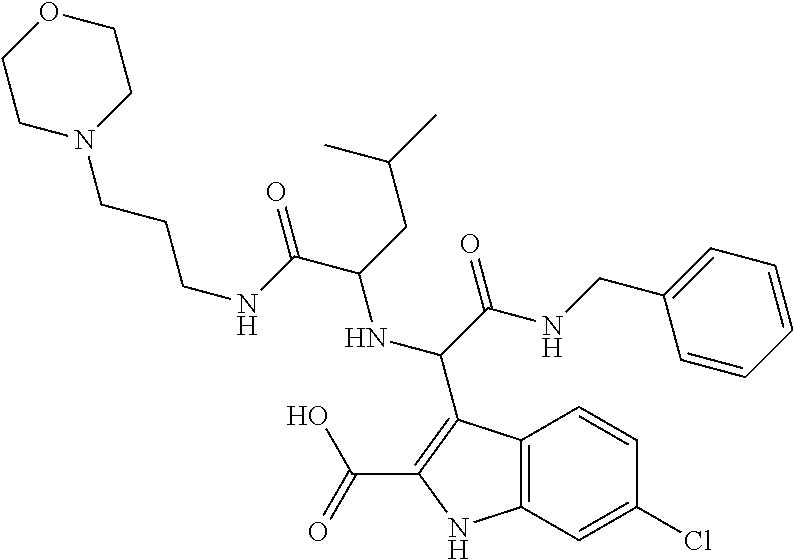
C1CN(CCCNC(C(CC(C)C)NC(C(NCC2=CC=CC=C2)=O)C2=C(C(=O)O)NC3=C2C=CC(Cl)=C3)=O)CCO1
